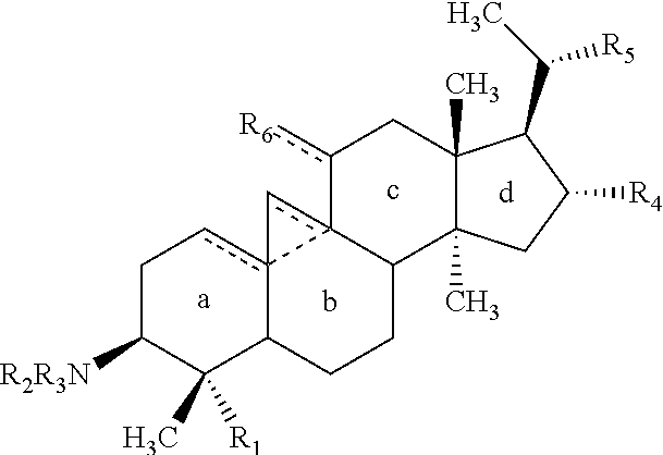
C1C([R2R3N])C([R1])(C)C2c3(c1)-c1(c-3)C(CC2)C2(C)C(C)(Cc-1[R6])C(C([R5])C)C([R4])C2.c.[d].[a].b
